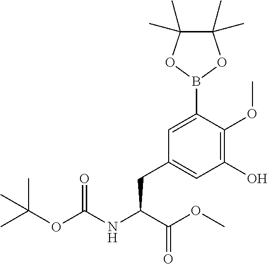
O(C(NC(C(=O)OC)CC1=CC(O)=C(OC)C(B2OC(C)(C)C(C)(C)O2)=C1)=O)C(C)(C)C
